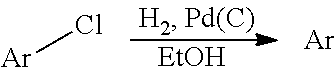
Cl[Ar].[Ar].[EtOH]
